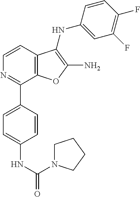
C1=CC2=C(C(C3=CC=C(NC(N4CCCC4)=O)C=C3)=N1)OC(N)=C2NC1=CC(F)=C(F)C=C1
